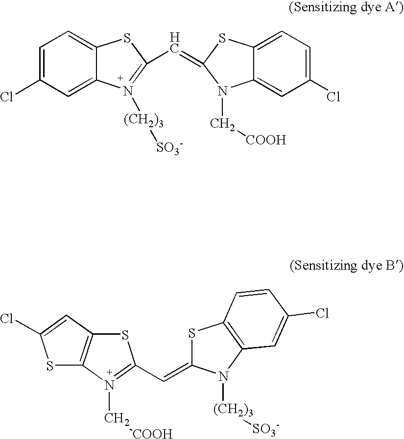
C1=C(Cl)C=C2C(=C1)SC(C=C1N(C[COOH])C3=CC(Cl)=CC=C3S1)=N2[(CH2)3][SO3-].S1C2=C(N(C[COOH])=C1C=C1SC3=C(N1[(CH2)3][SO3-])C=C(Cl)C=C3)SC(Cl)=C2
